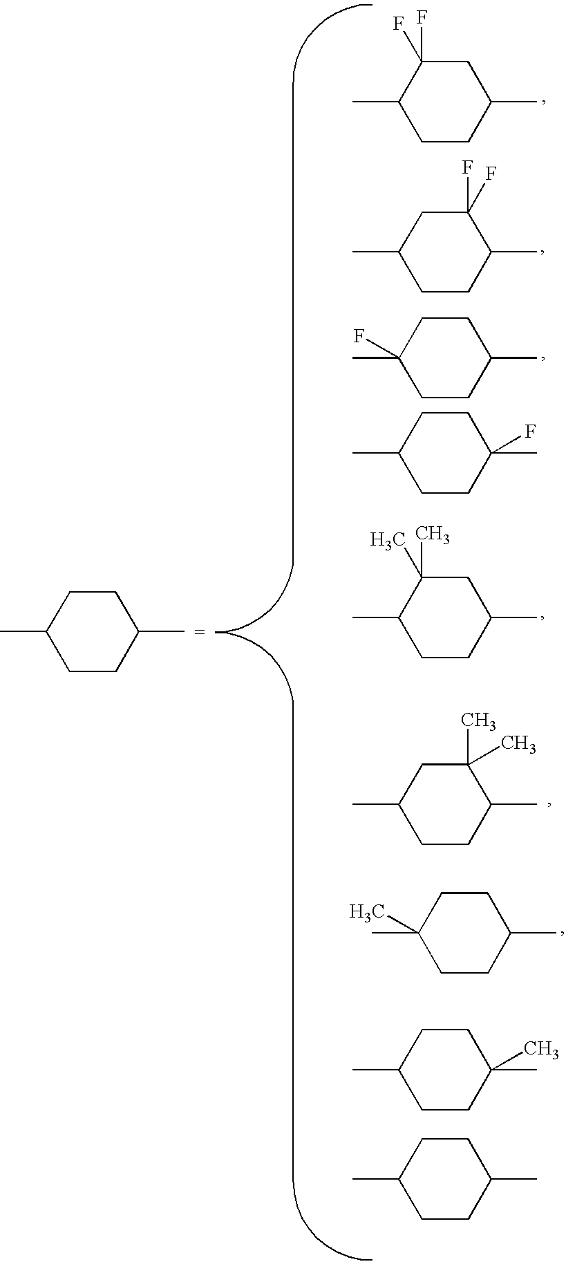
CC1CCC(C)CC1.C1C(F)(F)C(C)CCC1C.C1(F)(F)CC(C)CCC1C.C1CC(C)(F)CCC1C.C1CC(C)CCC1(C)F.C1C(C)(C)C(C)CCC1C.C1(C)(C)CC(C)CCC1C.C1CC(C)(C)CCC1C.C1CC(C)CCC1(C)C.C1CC(C)CCC1C
